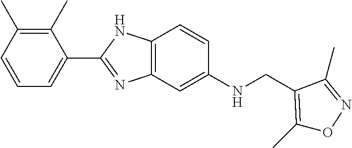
C1(C)=C(C)C=CC=C1C1=NC2=C(N1)C=CC(NCC1=C(C)ON=C1C)=C2
